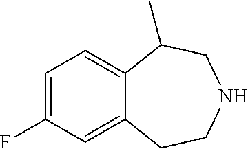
C1=C(F)C=C2C(=C1)C(C)CNCC2
